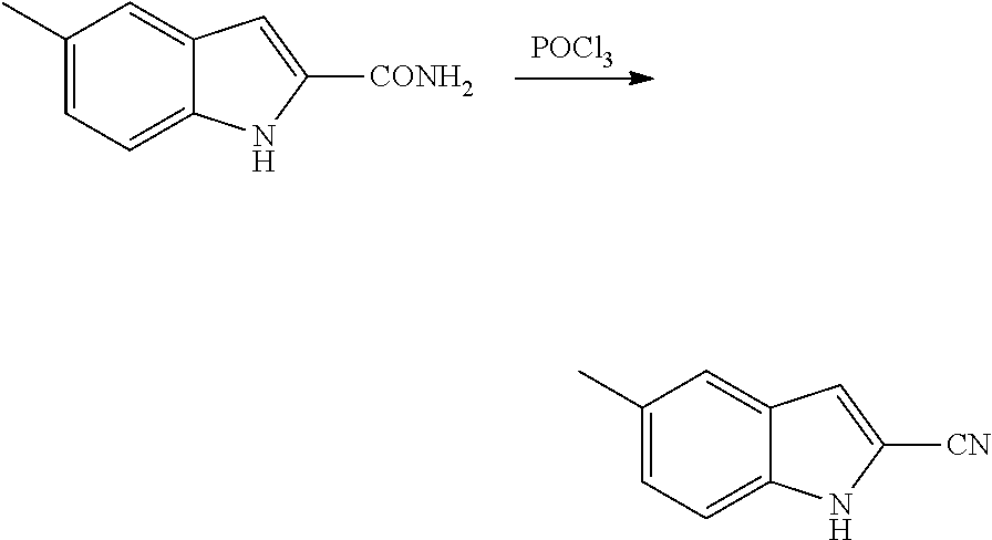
C1(C)=CC=C2C(=C1)C=C([CONH2])N2.[POCl3].C1(C)=CC=C2C(=C1)C=C([CN])N2
